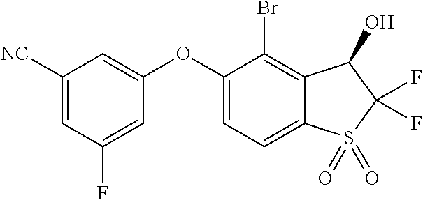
C1([NC])=CC(F)=CC(OC2=CC=C3C(=C2Br)C(O)C(F)(F)S3(=O)=O)=C1
